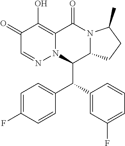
C1=CC=C(F)C=C1C(C1=CC=C(F)C=C1)C1C2N(C(=O)C3=C(O)C(=O)C=NN13)C(C)CC2
